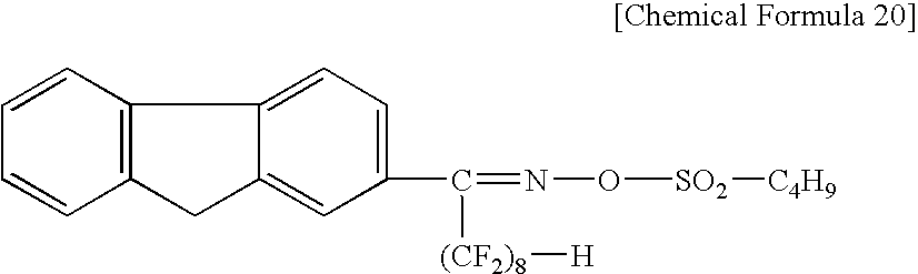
C1=C(C(=NO[SO2][C4H9])[(CF2)8][H])C=C2CC3=C(C2=C1)C=CC=C3
